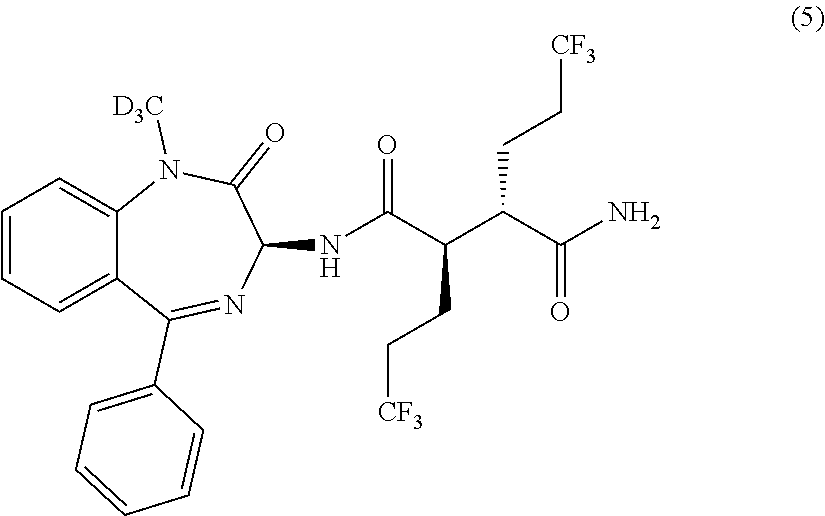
C(C(C(C(N)=O)CC[CF3])CC[CF3])(=O)NC1N=C(C2=CC=CC=C2)C2=CC=CC=C2N([D3C])C1=O
